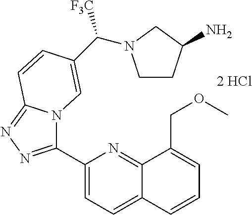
C1(C2=NN=C3N2C=C(C([F3C])N2CCC(N)C2)C=C3)=CC=C2C(=N1)C(COC)=CC=C2
